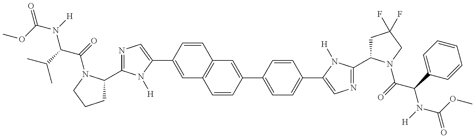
C1C(C2=NC=C(C3=CC4=C(C=C3)C=C(C3=CC=C(C5=CN=C(C6CC(F)(F)CN6C(C(N(C(=O)OC)[H])C6=CC=CC=C6)=O)N5[H])C=C3)C=C4)N2[H])N(C(C(N(C(=O)OC)[H])C(C)C)=O)CC1
